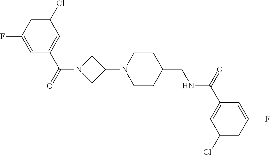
C1(N2CCC(CNC(C3=CC(Cl)=CC(F)=C3)=O)CC2)CN(C(=O)C2=CC(Cl)=CC(F)=C2)C1
